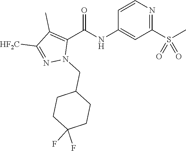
C1=CN=C(S(C)(=O)=O)C=C1NC(C1=C(C)C([HF2C])=NN1CC1CCC(F)(F)CC1)=O
